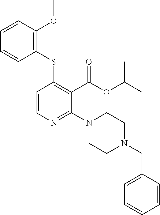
C1=CN=C(N2CCN(CC3=CC=CC=C3)CC2)C(C(OC(C)C)=O)=C1SC1=C(OC)C=CC=C1
